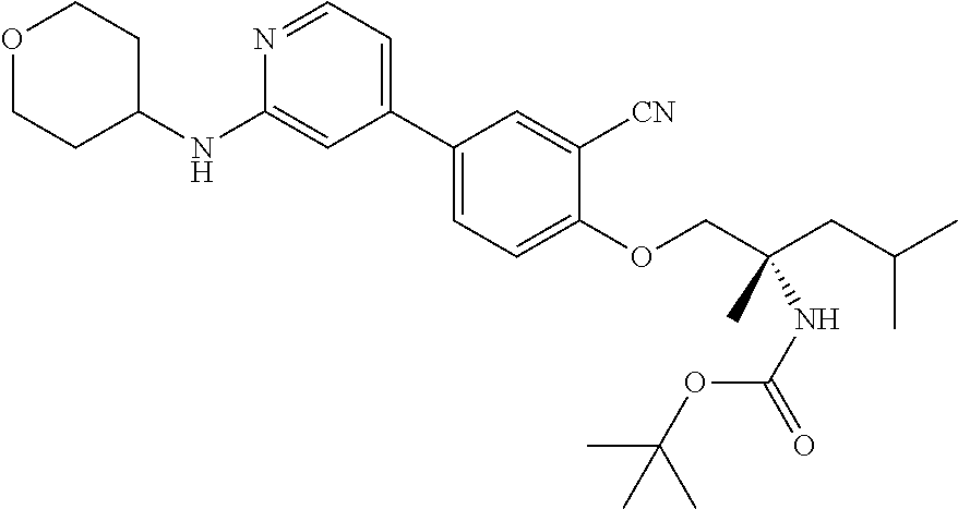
CC(CC(COC1=CC=C(C2=CC=NC(NC3CCOCC3)=C2)C=C1[CN])(NC(=O)OC(C)(C)C)C)C
